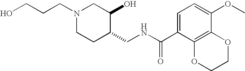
OCCCN1CCC(CNC(C2=CC=C(OC)C3=C2OCCO3)=O)C(O)C1
